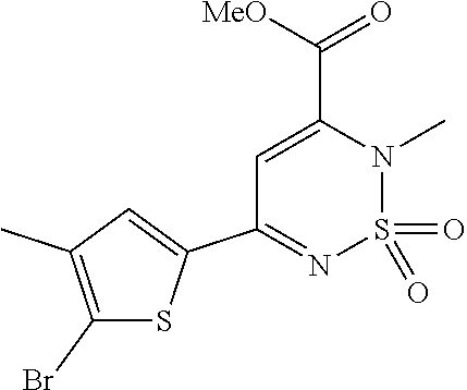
C1(Br)=C(C)C=C(C2=NS(=O)(=O)N(C)C(C([MeO])=O)=C2)S1
